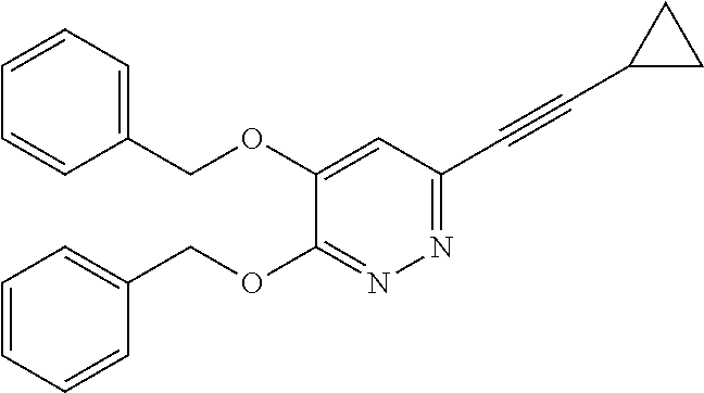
C1(COC2=CC(C#CC3CC3)=NN=C2OCC2=CC=CC=C2)=CC=CC=C1
